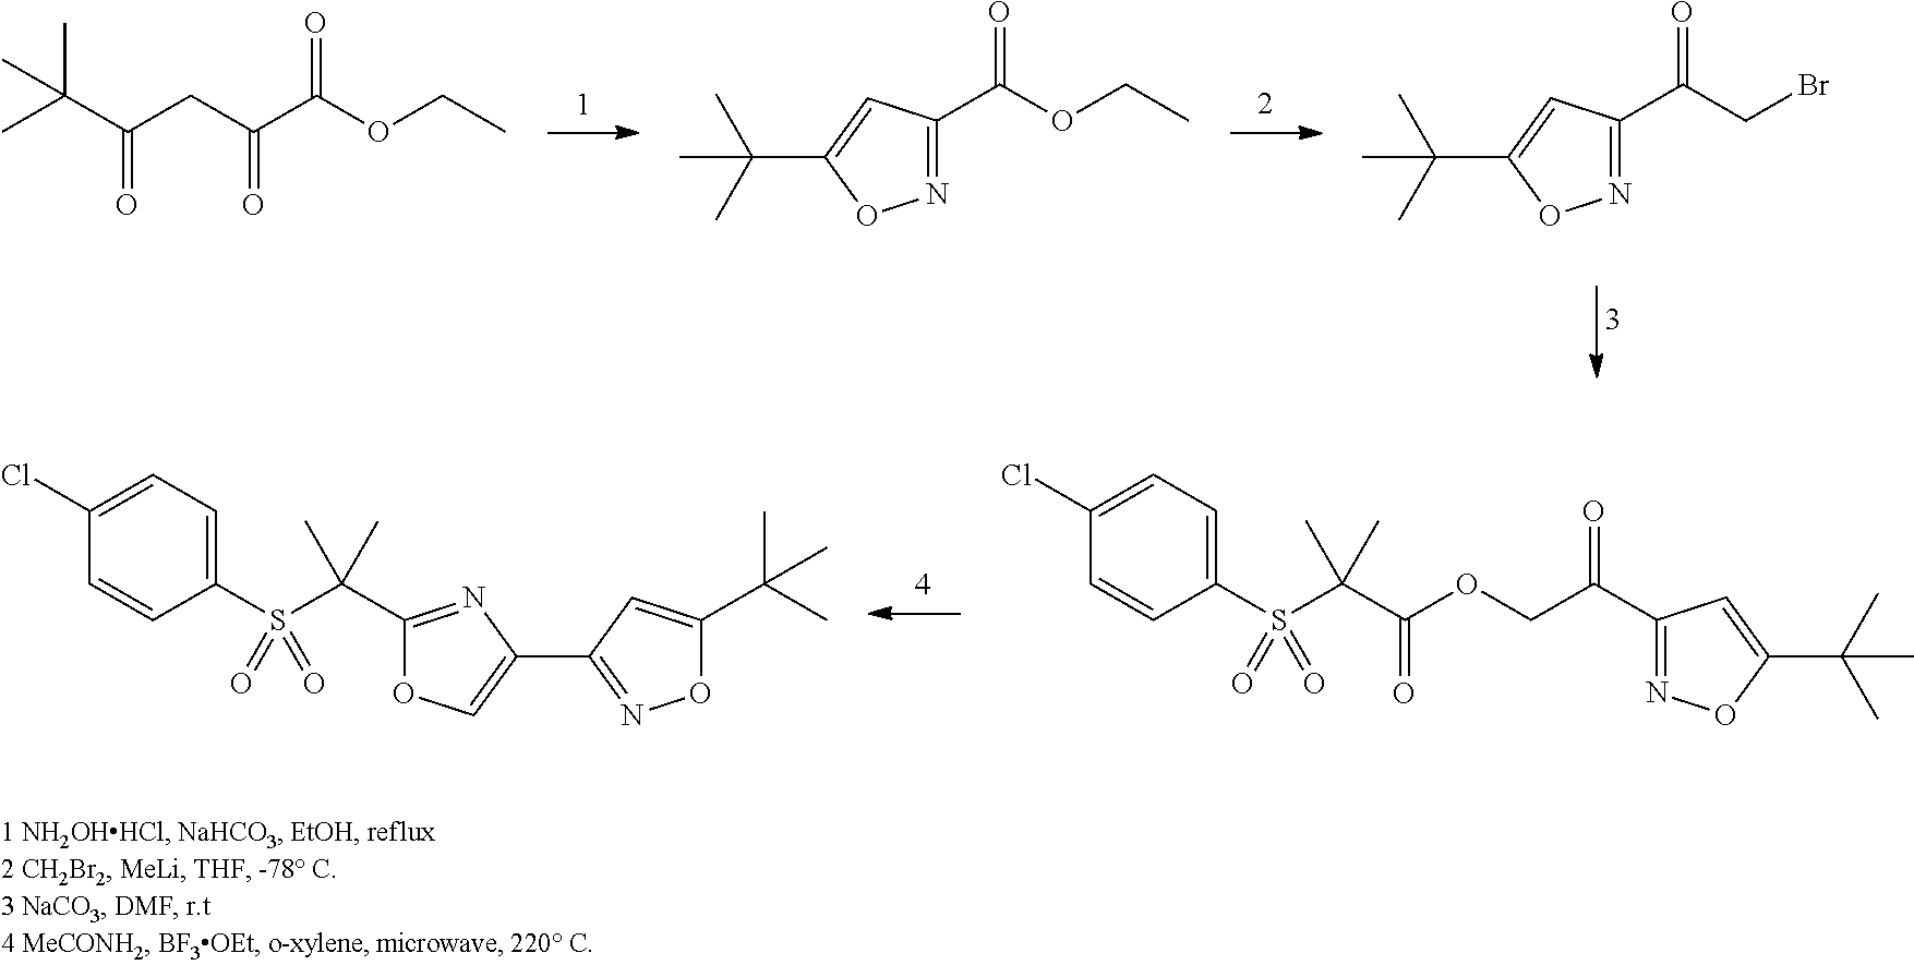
CC(C(CC(C(OCC)=O)=O)=O)(C)C.N1=C(C(OCC)=O)C=C(C(C)(C)C)O1.N1=C(C(CBr)=O)C=C(C(C)(C)C)O1.C1=C(Cl)C=CC(S(C(C(OCC(C2=NOC(C(C)(C)C)=C2)=O)=O)(C)C)(=O)=O)=C1.C1=C(Cl)C=CC(S(C(C2=NC(C3=NOC(C(C)(C)C)=C3)=CO2)(C)C)(=O)=O)=C1
